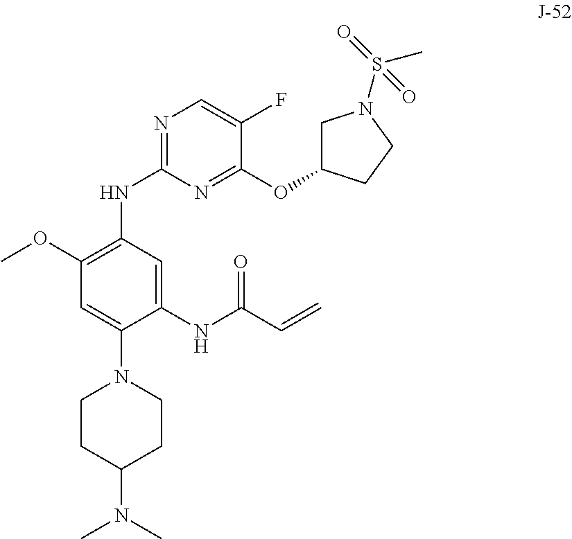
C1(OC)=C(NC2=NC=C(F)C(OC3CN(S(C)(=O)=O)CC3)=N2)C=C(NC(C=C)=O)C(N2CCC(N(C)C)CC2)=C1
